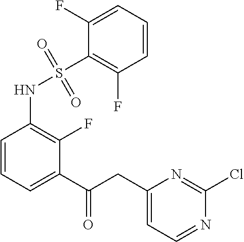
C1=CC=C(C(=O)CC2=CC=NC(Cl)=N2)C(F)=C1NS(C1=C(F)C=CC=C1F)(=O)=O
